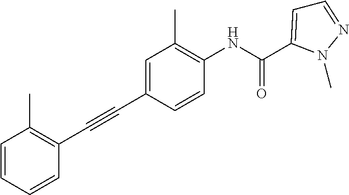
C1=CC=CC(C#CC2=CC(C)=C(NC(=O)C3=CC=NN3C)C=C2)=C1C
